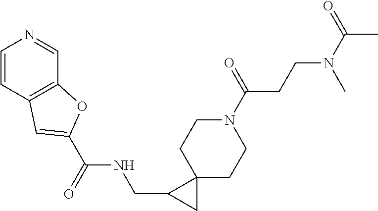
C1=CC2=C(C=N1)OC(C(NCC1CC13CCN(C(CCN(C)C(C)=O)=O)CC3)=O)=C2
